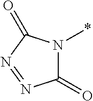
C1(=O)N(*)C(=O)N=N1
